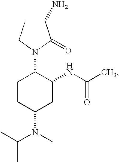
C1CC(N(C(C)C)C)CC(NC(C)=O)C1N1CCC(N)C1=O
